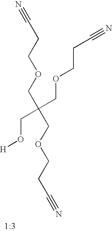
N#CCCOCC(COCCC#N)(CO[H])COCCC#N
